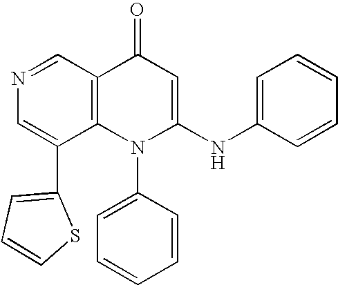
C1=C(C2=CC=CS2)C2=C(C=N1)C(=O)C=C(NC1=CC=CC=C1)N2C1=CC=CC=C1
